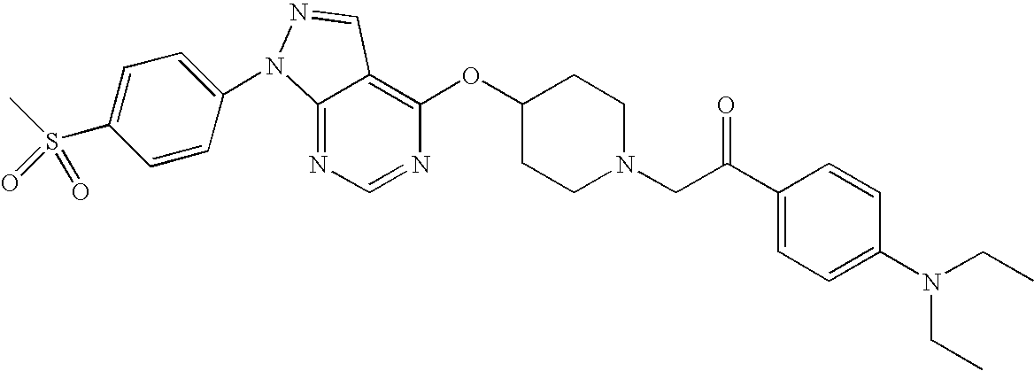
C12=NC=NC(OC3CCN(CC(C4=CC=C(N(CC)CC)C=C4)=O)CC3)=C1C=NN2C1=CC=C(S(C)(=O)=O)C=C1
